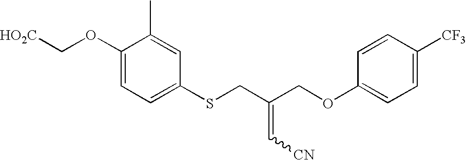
C(OC1=CC=C(SCC(COC2=CC=C([CF3])C=C2)=C[CN])C=C1C)[HO2C]
